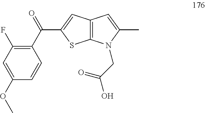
C1=C(OC)C=CC(C(=O)C2=CC3=C(S2)N(CC(O)=O)C(C)=C3)=C1F
